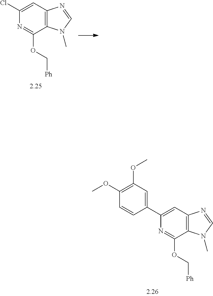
C1(Cl)=CC2=C(C(OC[Ph])=N1)N(C)C=N2.C1(C2=CC(OC)=C(OC)C=C2)=CC2=C(C(OC[Ph])=N1)N(C)C=N2
